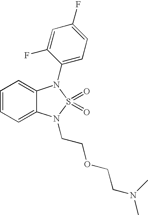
C1=CC=C2C(=C1)N(C1=CC=C(F)C=C1F)S(=O)(=O)N2CCOCCN(C)C
